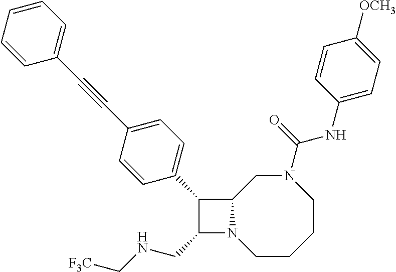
C1(CNC[F3C])N2C(C1C1=CC=C(C#CC3=CC=CC=C3)C=C1)CN(C(NC1=CC=C([OCH3])C=C1)=O)CCCC2
